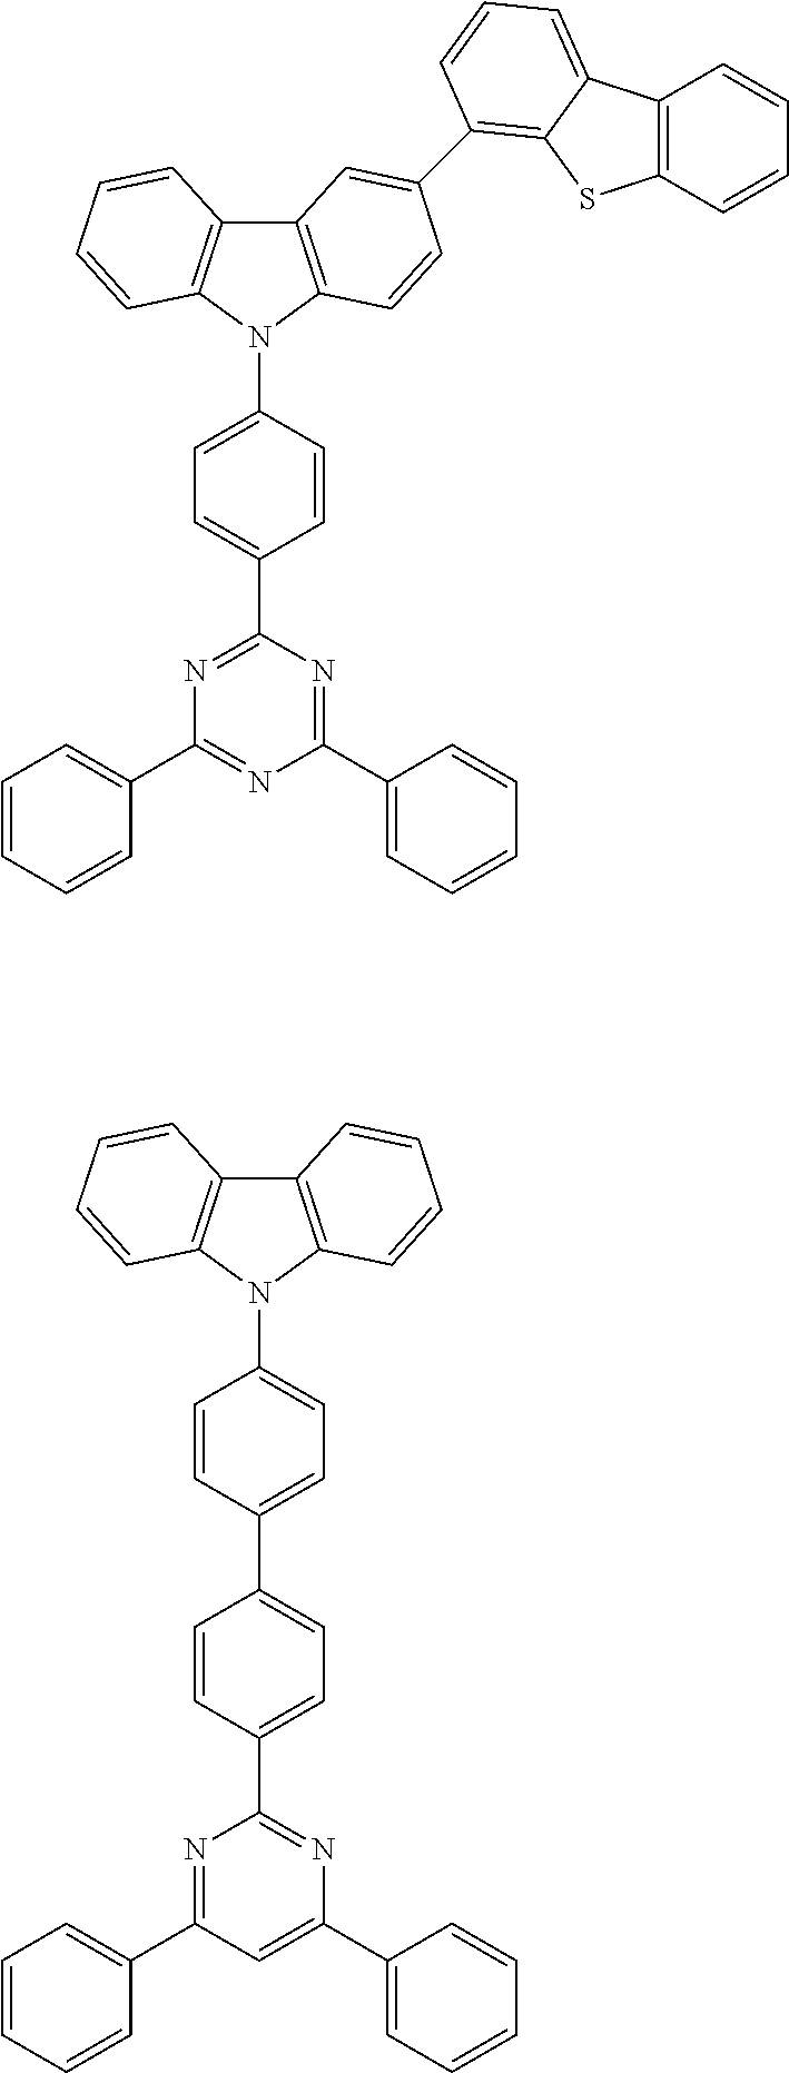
C12=C(N(C3=CC=C(C4=NC(C5=CC=CC=C5)=NC(C5=CC=CC=C5)=N4)C=C3)C3=C1C=CC=C3)C=CC(C1=C3C(=CC=C1)C1=C(C=CC=C1)S3)=C2.C12=C(N(C3=CC=C(C4=CC=C(C5=NC(C6=CC=CC=C6)=CC(C6=CC=CC=C6)=N5)C=C4)C=C3)C3=C1C=CC=C3)C=CC=C2
